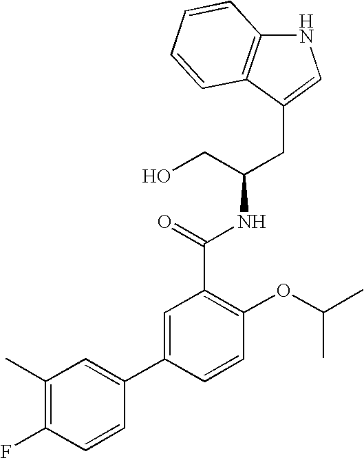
C(C(CO)NC(C1=C(OC(C)C)C=CC(C2=CC(C)=C(F)C=C2)=C1)=O)C1=CNC2=C1C=CC=C2
